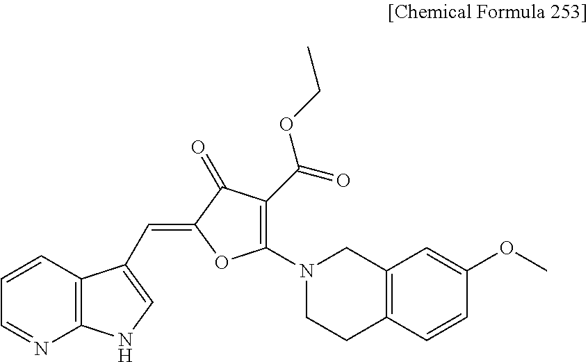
C1=NC2=C(C=C1)C(C=C1OC(N3CCC4=C(C3)C=C(OC)C=C4)=C(C(=O)OCC)C1=O)=CN2
